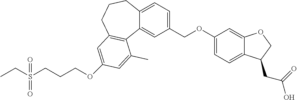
C(S(CCCOC1=CC2=C(C3=CC(COC4=CC=C5C(=C4)OCC5CC(=O)O)=CC=C3CCC2)C(C)=C1)(=O)=O)C
